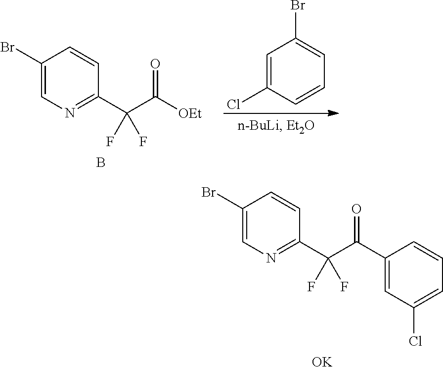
C1(Br)=CN=C(C(C([OEt])=O)(F)F)C=C1.B.C1=C(Cl)C=CC=C1Br.C1(Br)=CN=C(C(C(C2=CC(Cl)=CC=C2)=O)(F)F)C=C1.[OK]
